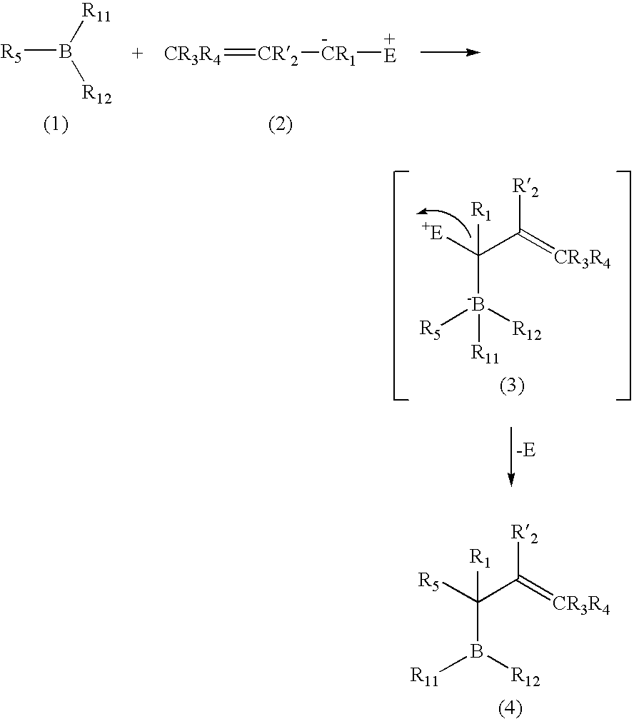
[R5]B([R11])[R12].[CR3R4]=[CR2][-CR1][+E].[+E]C(C(=[CR3R4])[R2])([R1])[-B]([R12])([R5])[R11].[R5]C(C(=[CR3R4])[R2])([R1])B([R12])[R11]
